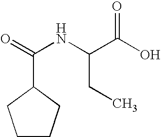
C1CCC(C(NC(C(O)=O)CC)=O)C1
